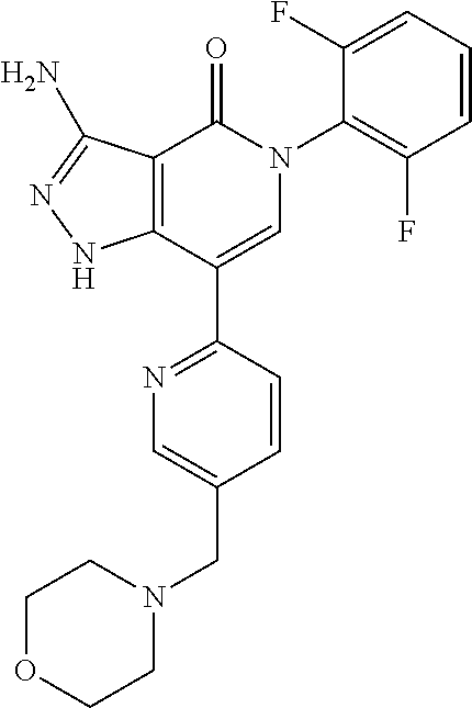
C1=CC=C(F)C(N2C(=O)C3=C(C(C4=NC=C(CN5CCOCC5)C=C4)=C2)NN=C3N)=C1F
